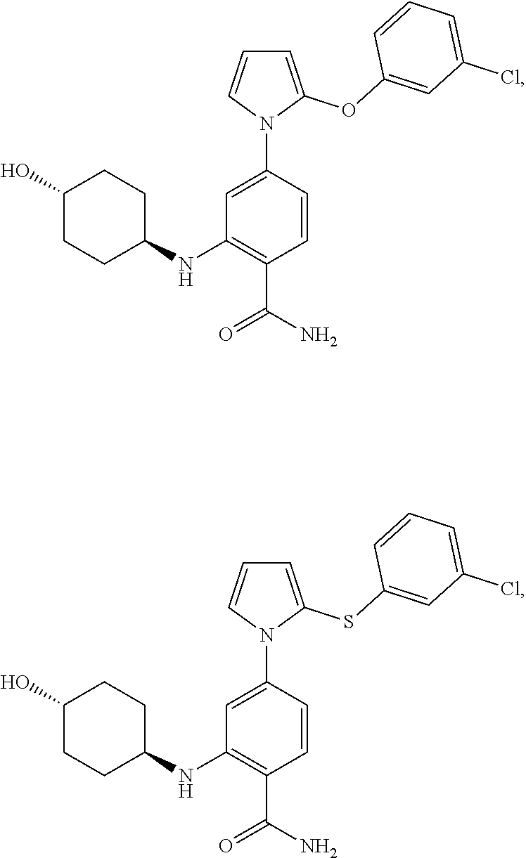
C1=C(N2C(OC3=CC(Cl)=CC=C3)=CC=C2)C=CC(C(N)=O)=C1NC1CCC(O)CC1.C1=C(N2C(SC3=CC(Cl)=CC=C3)=CC=C2)C=CC(C(N)=O)=C1NC1CCC(O)CC1
